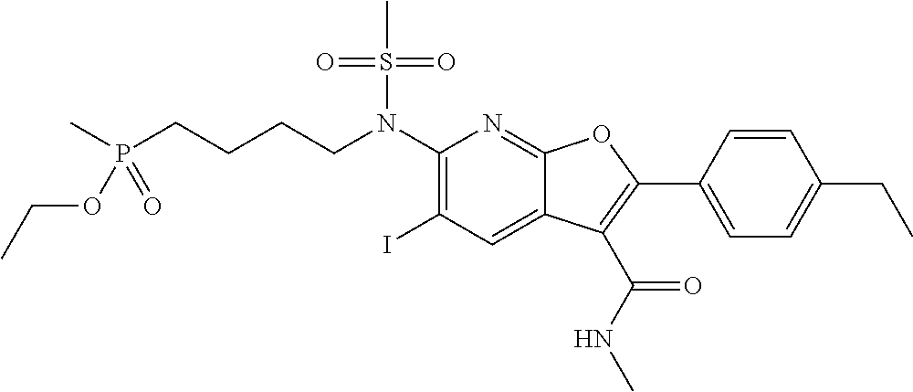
C(CN(C1=C(I)C=C2C(=N1)OC(C1=CC=C(CC)C=C1)=C2C(NC)=O)S(C)(=O)=O)CCP(C)(OCC)=O
